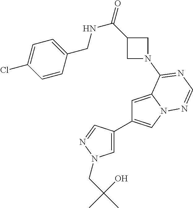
C1=C(C2=CN3C(=C2)C(N2CC(C(=O)NCC4=CC=C(Cl)C=C4)C2)=NC=N3)C=NN1CC(C)(O)C
